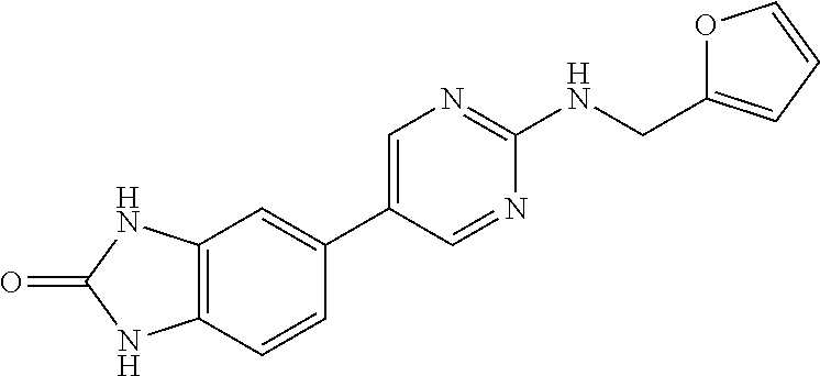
C1=C(C2=CC3=C(C=C2)NC(=O)N3)C=NC(NCC2=CC=CO2)=N1
